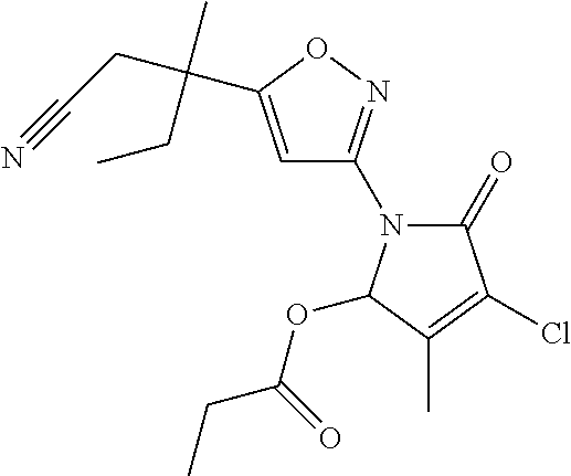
C1=C(C(CC#N)(C)CC)ON=C1N1C(=O)C(Cl)=C(C)C1OC(=O)CC
